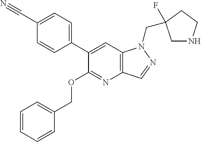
C1(C2=CC=C(C#N)C=C2)=CC2=C(N=C1OCC1=CC=CC=C1)C=NN2CC1(F)CNCC1
